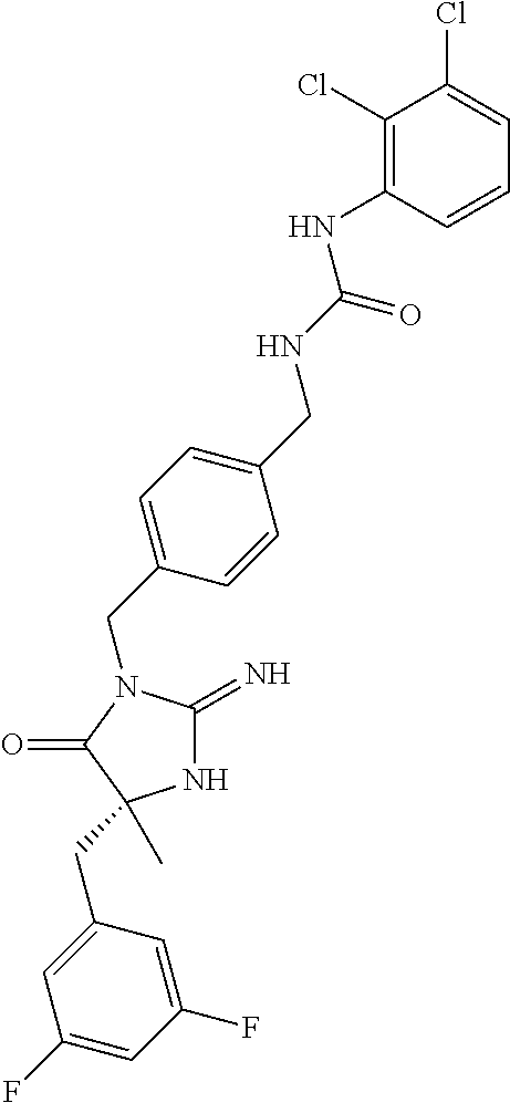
N1C(=N)N(CC2=CC=C(CNC(NC3=C(Cl)C(Cl)=CC=C3)=O)C=C2)C(=O)C1(CC1=CC(F)=CC(F)=C1)C
